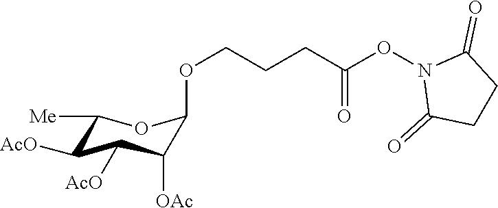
N1(OC(CCCOC2C([OAc])C([AcO])C([AcO])C([Me])O2)=O)C(=O)CCC1=O
